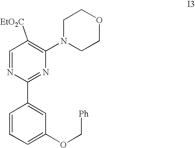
C1=NC(C2=CC(OC[Ph])=CC=C2)=NC(N2CCOCC2)=C1[EtO2C]
